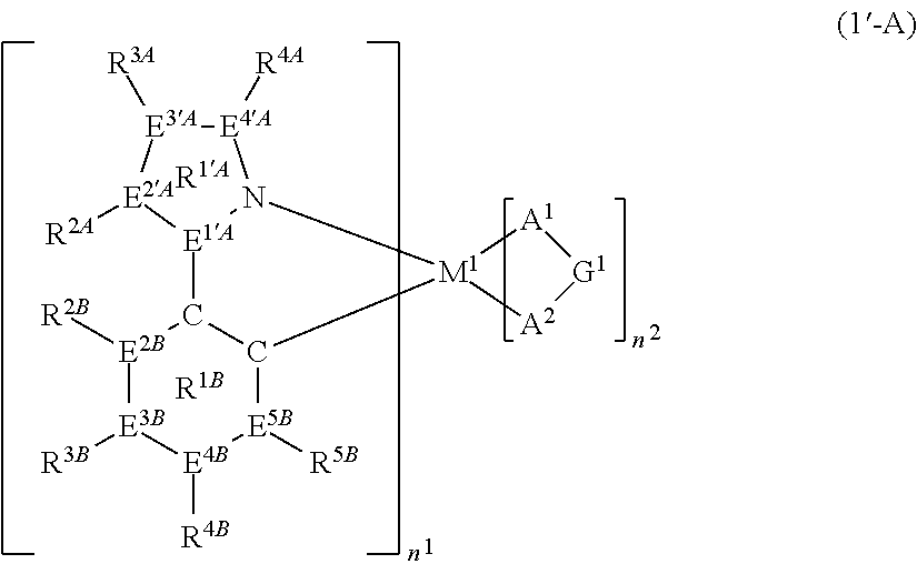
C12[M1]3([A2][G1][A1]3)N3[E4A]([R4A])[E3A]([R3A])[E2A]([R2A])[E1A]3C1[E2B]([R2B])[E3B]([R3B])[E4B]([R4B])[E5B]2[R5B].[R1A]
